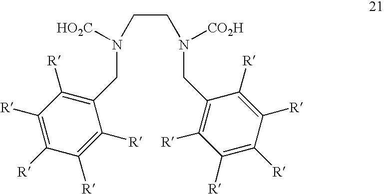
C1([R])=C([R])C([R])=C([R])C(CN([HO2C])CCN(CC2=C([R])C([R])=C([R])C([R])=C2[R])[CO2H])=C1[R]
